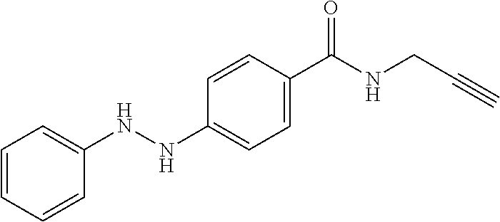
C1=CC=CC(NNC2=CC=C(C(NCC#C)=O)C=C2)=C1
